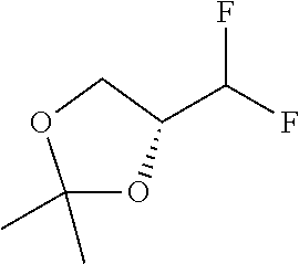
C1(C)(C)OC(C(F)F)CO1
